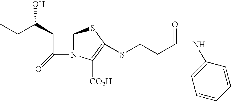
C1(C(CC)O)C(=O)N2C1SC(SCCC(NC1=CC=CC=C1)=O)=C2[CO2H]
